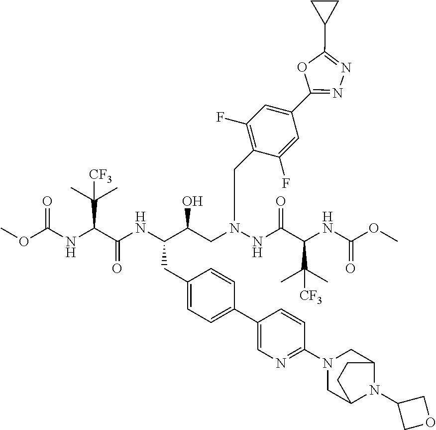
COC(NC(C(NC(C(CN(NC(C(C(C)(C)[CF3])NC(OC)=O)=O)CC1=C(F)C=C(C2=NN=C(C3CC3)O2)C=C1F)O)CC1=CC=C(C2=CN=C(N3CC4N(C5COC5)C(C3)CC4)C=C2)C=C1)=O)C(C)(C)[CF3])=O
